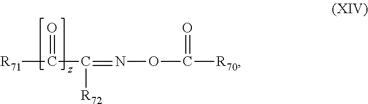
[R71]C(C([R72])=NOC(=O)[R70])=O
